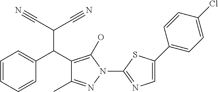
C1=CC=CC(C(C2=C(O)N(C3=NC=C(C4=CC=C(Cl)C=C4)S3)N=C2C)C(C#N)C#N)=C1
